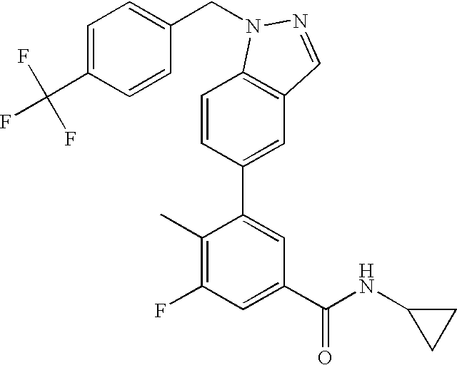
C1=CC(C2=CC(C(NC3CC3)=O)=CC(F)=C2C)=CC2=C1N(CC1=CC=C(C(F)(F)F)C=C1)N=C2
